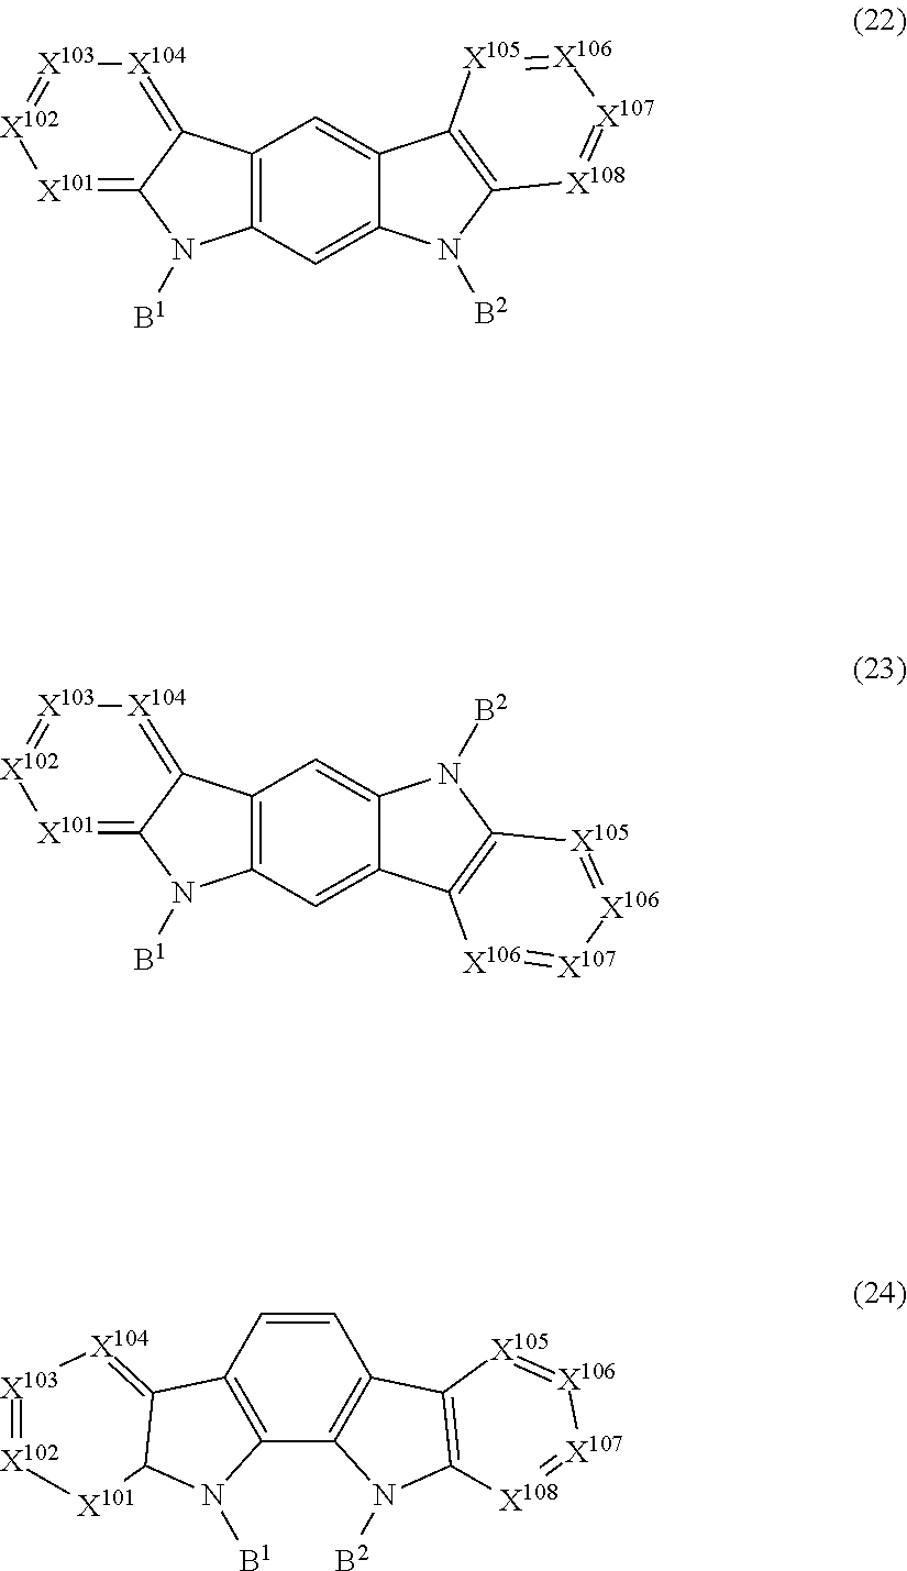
C12=C(C=C3C(=C1)C1=C(N3[B2])[X108]=[X107][X106]=[X105]1)N([B1])C1=[X101][X102]=[X103][X104]=C21.C12=C(C=C3C(=C1)N([B2])C1=C3[X106]=[X107][X106]=[X105]1)N([B1])C1=[X101][X102]=[X103][X104]=C21.C1=CC2=C(C3=C1C1=C(N3[B2])[X108]=[X107][X106]=[X105]1)N([B1])C1C2=[X104][X103]=[X102][X101]1
